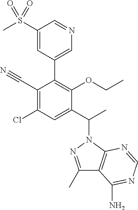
C1(S(C)(=O)=O)=CC(C2=C(OCC)C(C(C)N3N=C(C)C4=C3N=CN=C4N)=CC(Cl)=C2C#N)=CN=C1
